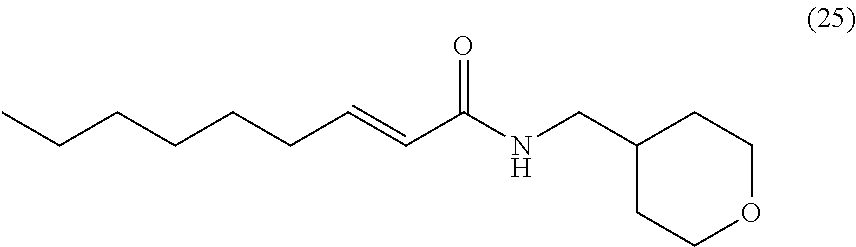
C(CCCCC=CC(NCC1CCOCC1)=O)C
